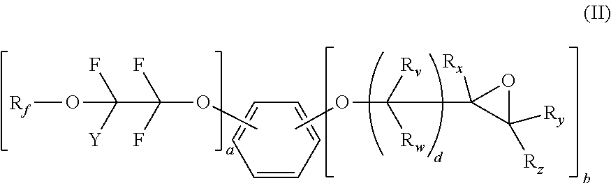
C1=CC=CC=C1.COC(F)(F)C([Y])(F)O[Rf].COC([Rv])([Rw])C1([Rx])C([Rz])([Ry])O1
